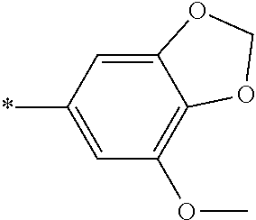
C12=CC(*)=CC(OC)=C1OCO2
